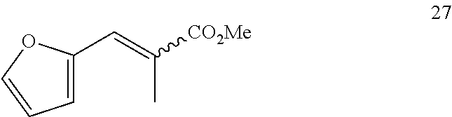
C1(C=C([CO2Me])C)=CC=CO1
